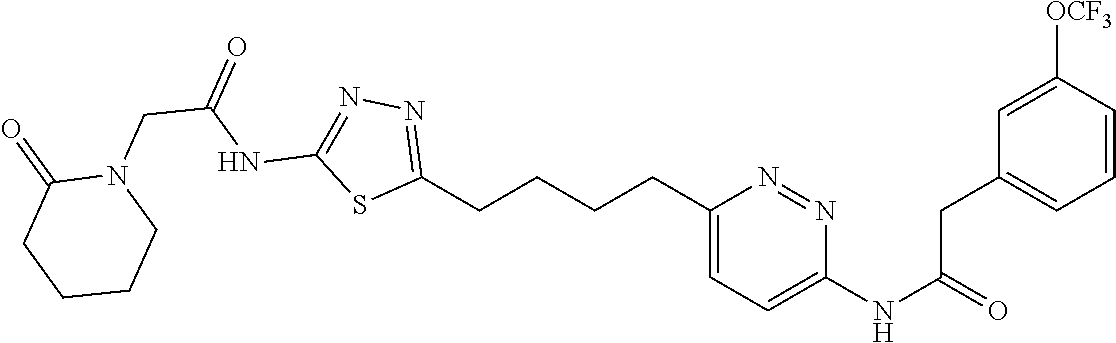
C1(CCCCC2=CC=C(NC(=O)CC3=CC=CC([OCF3])=C3)N=N2)=NN=C(NC(CN2C(=O)CCCC2)=O)S1
